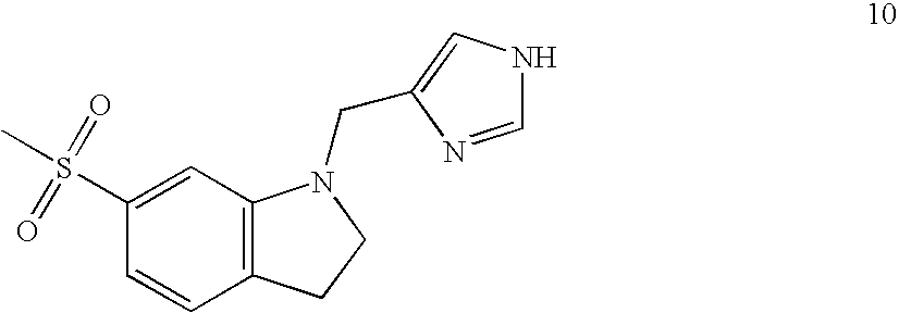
C1(S(C)(=O)=O)=CC2=C(C=C1)CCN2CC1=CNC=N1
